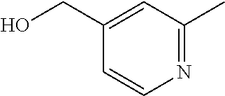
N1=C(C)C=C(CO)C=C1
